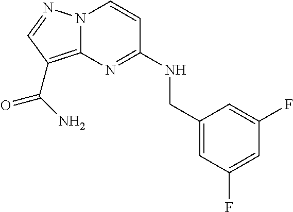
N12C(=C(C(N)=O)C=N1)N=C(NCC1=CC(F)=CC(F)=C1)C=C2
